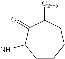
C1CCCC([C2H5])C(=O)C1N
